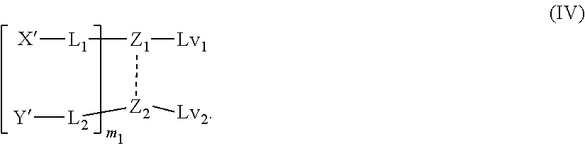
[Z1]([L1][X])([Z2]([L2][Y])[Lv2])[Lv1]
